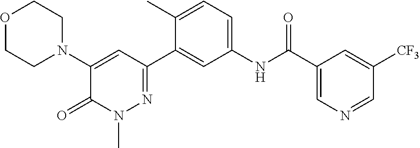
O1CCN(C2=CC(C3=CC(NC(C4=CN=CC([CF3])=C4)=O)=CC=C3C)=NN(C)C2=O)CC1
